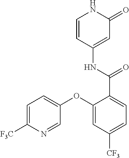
C1=CC(NC(C2=CC=C([CF3])C=C2OC2=CC=C([F3C])N=C2)=O)=CC(=O)N1
